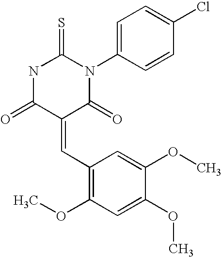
N1C(=O)C(=CC2=C(OC)C=C(OC)C(OC)=C2)C(=O)N(C2=CC=C(Cl)C=C2)C1=S
